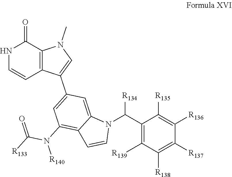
N1C=CC2=C(C1=O)N(C)C=C2C1=CC(N([R140])C(=O)[R133])=C2C(=C1)N(C(C1=C([R139])C([R138])=C([R137])C([R136])=C1[R135])[R134])C=C2
